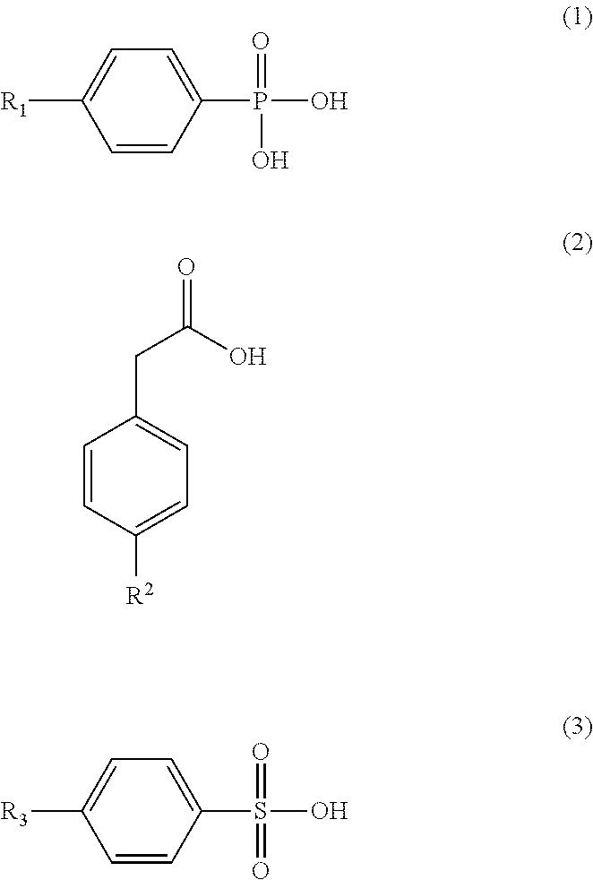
C1=CC(P(=O)(O)O)=CC=C1[R1].C1=CC([R2])=CC=C1CC(O)=O.C1=CC(S(=O)(=O)O)=CC=C1[R3]
